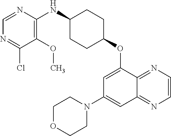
C1=NC(NC2CCC(OC3=CC(N4CCOCC4)=CC4=NC=CN=C34)CC2)=C(OC)C(Cl)=N1
